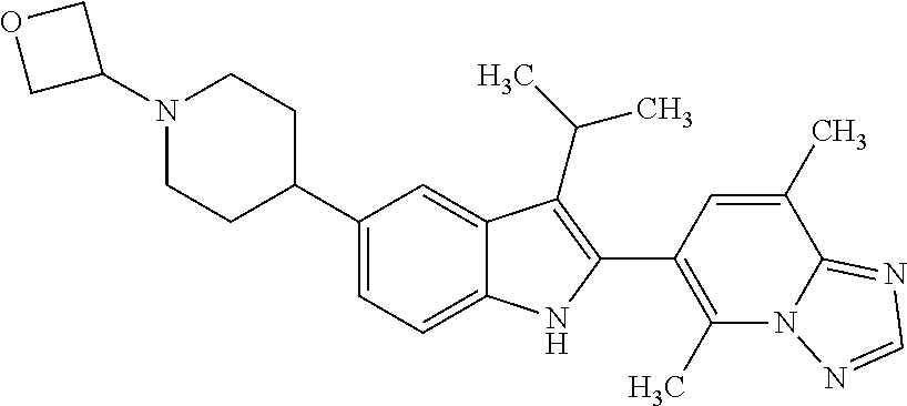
C1(N2CCC(C3=CC=C4C(=C3)C(C(C)C)=C(C3=C(C)N5C(=NC=N5)C(C)=C3)N4)CC2)COC1
